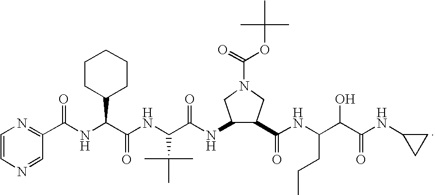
C1=CN=CC(C(NC(C(NC(C(NC2C(C(NC(C(C(NC3CC3)=O)O)CCC)=O)CN(C(=O)OC(C)(C)C)C2)=O)C(C)(C)C)=O)C2CCCCC2)=O)=N1
